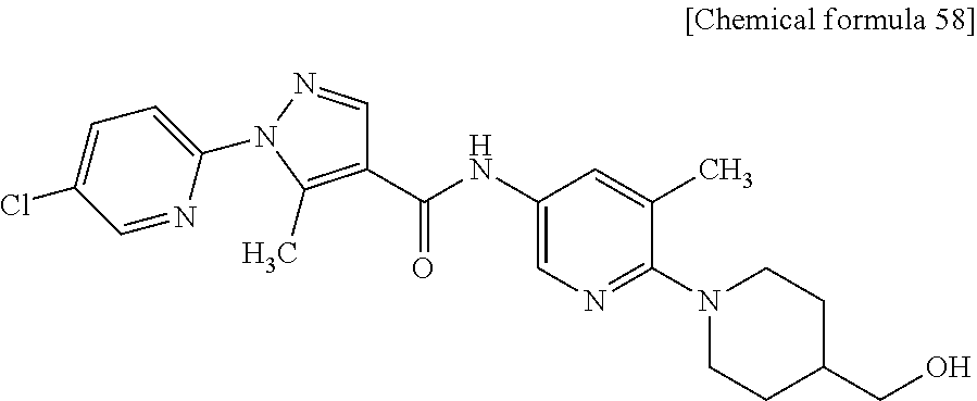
C1(C(NC2=CN=C(N3CCC(CO)CC3)C(C)=C2)=O)=C(C)N(C2=CC=C(Cl)C=N2)N=C1
